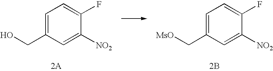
C1=C(C[MsO])C=C([NO2])C(F)=C1.[2B].C1=C(CO)C=C([NO2])C(F)=C1.[2A]
